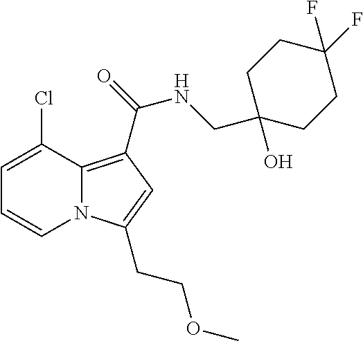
C1=C(Cl)C2=C(C(NCC3(O)CCC(F)(F)CC3)=O)C=C(CCOC)N2C=C1
